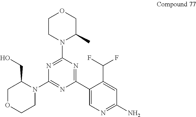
C1C(CO)N(C2=NC(C3=CN=C(N)C=C3C(F)F)=NC(N3C(C)COCC3)=N2)CCO1
